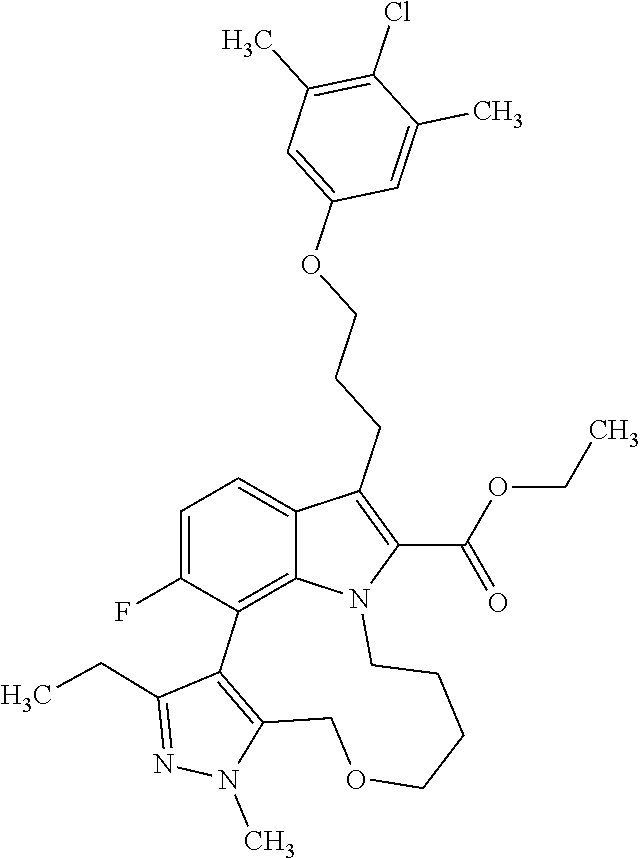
N1(C)C2=C(C(CC)=N1)C1=C3C(=CC=C1F)C(CCCOC1=CC(C)=C(Cl)C(C)=C1)=C(C(OCC)=O)N3CCCCOC2
